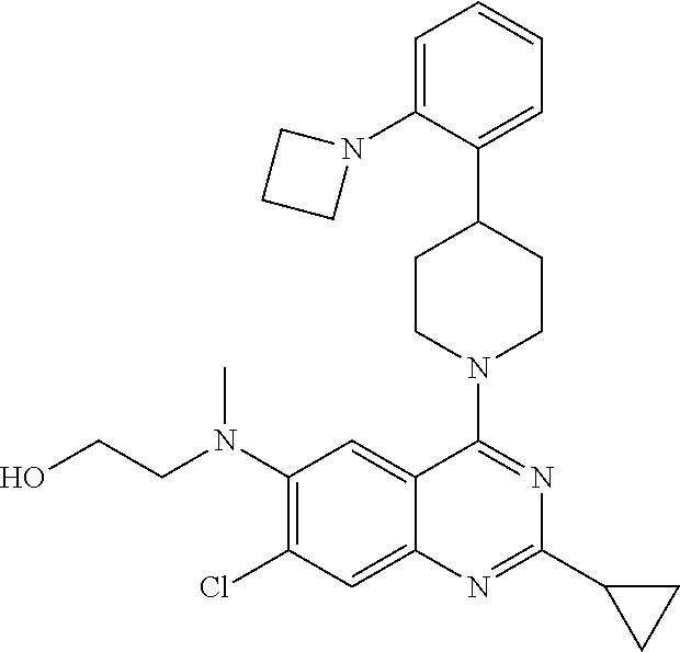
C1=C(N2CCC2)C(C2CCN(C3=NC(C4CC4)=NC4=CC(Cl)=C(N(CCO)C)C=C34)CC2)=CC=C1
